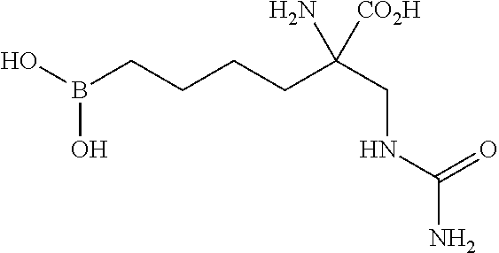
OB(CCCCC(CNC(N)=O)(N)[CO2H])O
